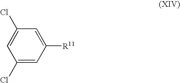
C1(Cl)=CC([R11])=CC(Cl)=C1
